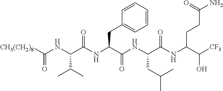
[CH3(CH2)8]C(NC(C(NC(C(NC(C(NC(C([CF3])O)CCC(N)=O)=O)CC(C)C)=O)CC1=CC=CC=C1)=O)C(C)C)=O
